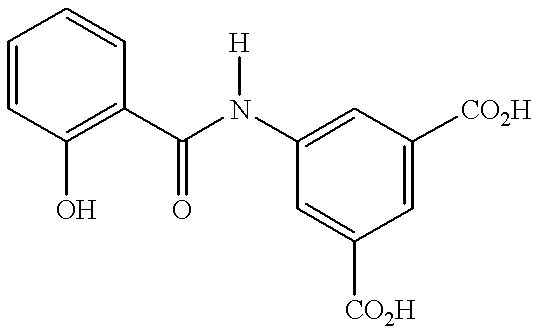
C1=C([CO2H])C=C(N(C(C2=C(O)C=CC=C2)=O)[H])C=C1[CO2H]
